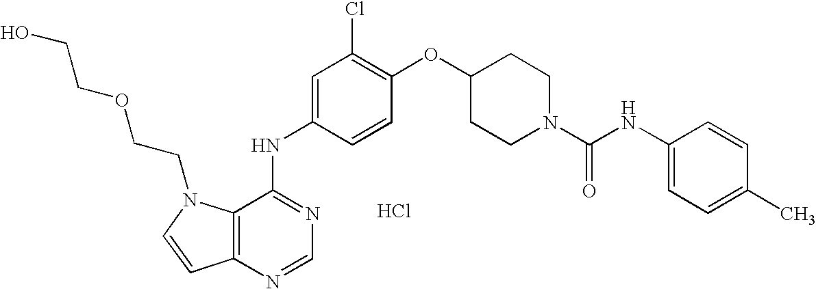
Cl.OCCOCCN1C2=C(C=C1)N=CN=C2NC1=CC(Cl)=C(OC2CCN(C(=O)NC3=CC=C(C)C=C3)CC2)C=C1
